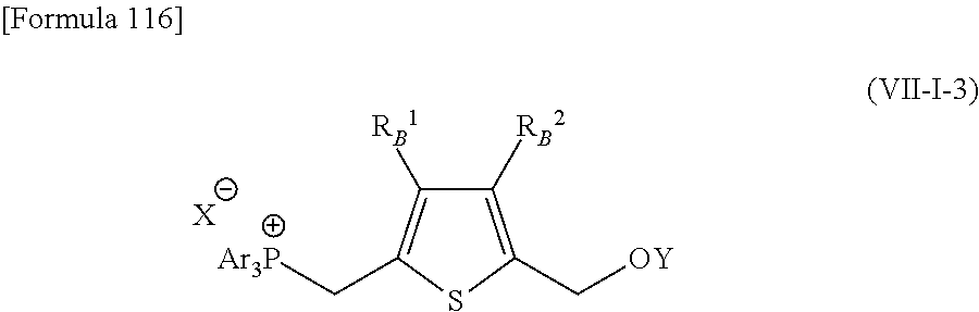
C1([RB2])=C(C[OY])SC(C[Ar3P])=C1[RB1].[X]
